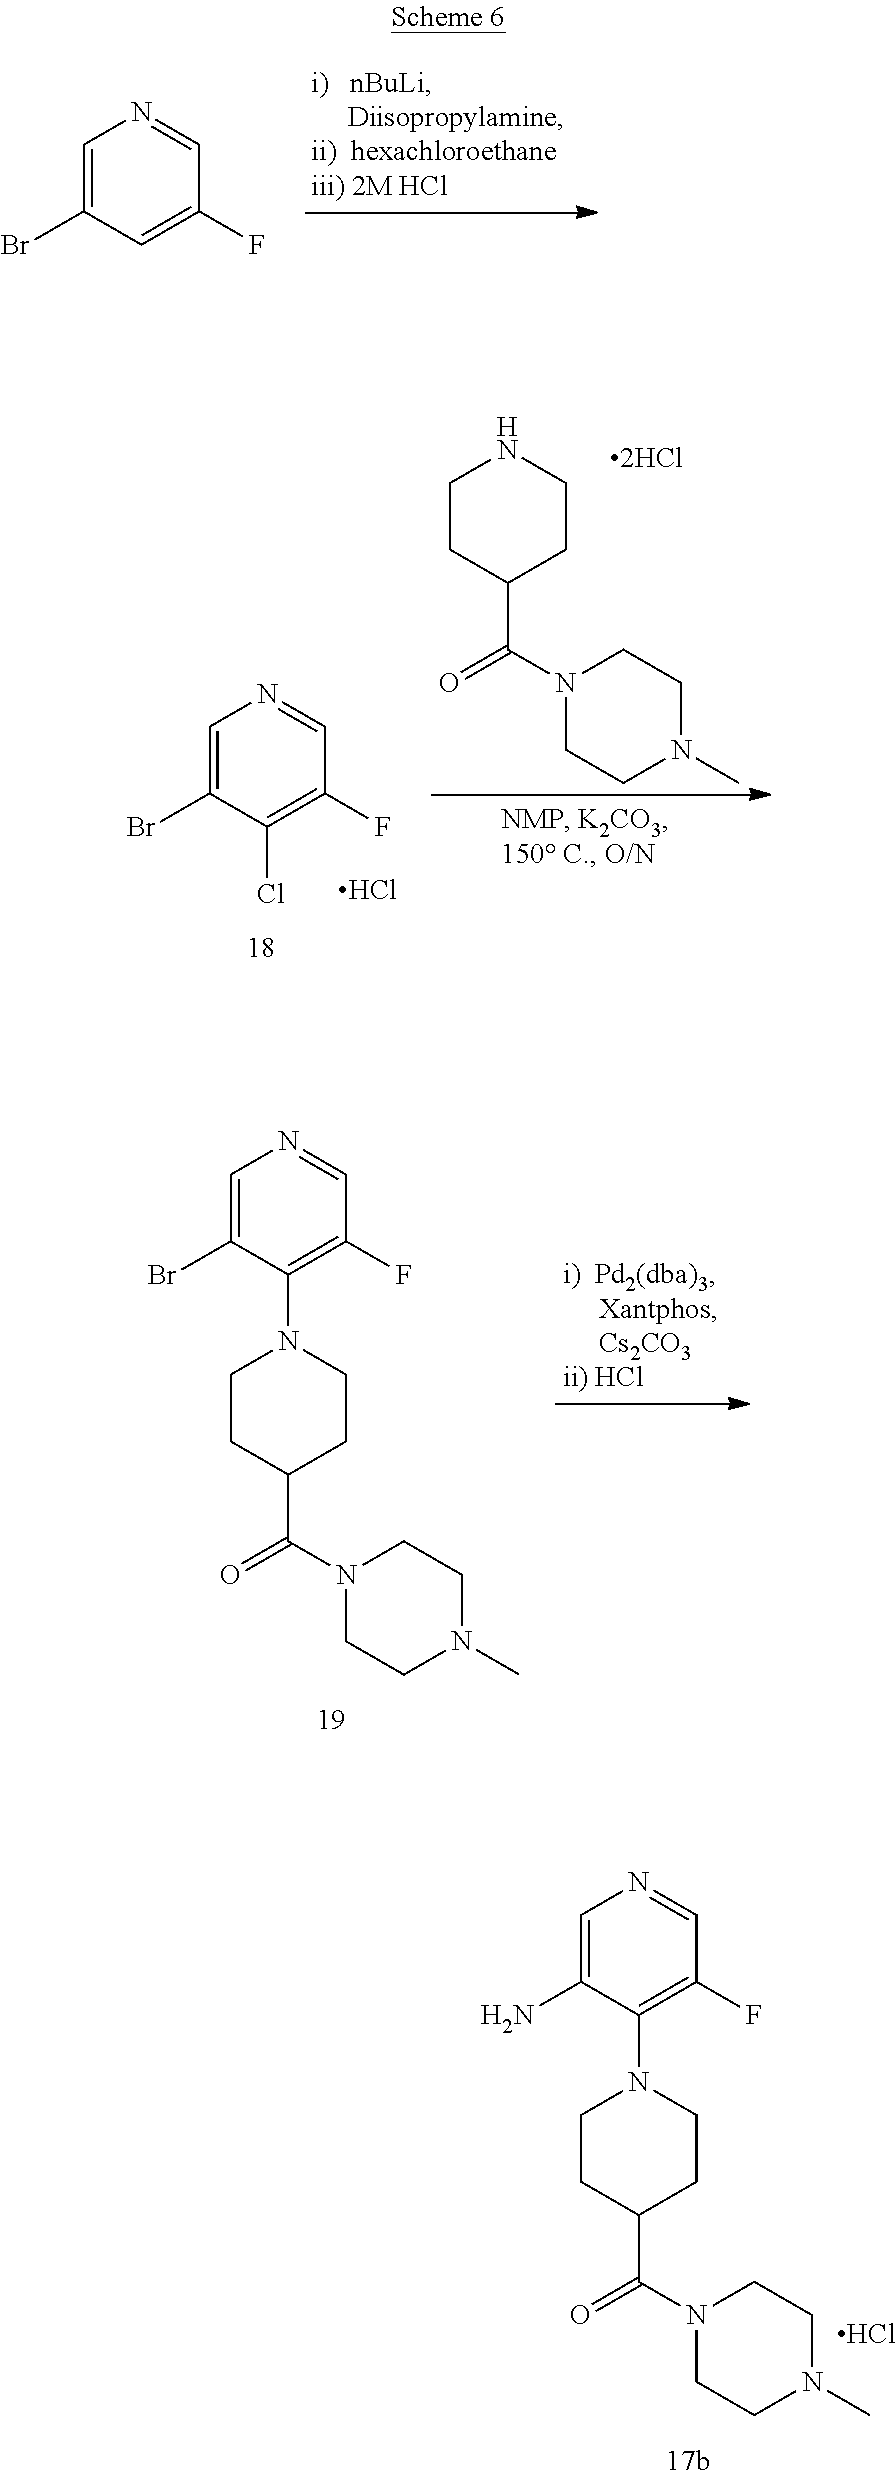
C1(Br)=CN=CC(F)=C1.N1(C(=O)C2CCN(C3=C(F)C=NC=C3Br)CC2)CCN(C)CC1.N1(C(=O)C2CCN(C3=C(F)C=NC=C3N)CC2)CCN(C)CC1.Cl.C1(Br)=CN=CC(F)=C1Cl.Cl.N1(C(=O)C2CCNCC2)CCN(C)CC1
